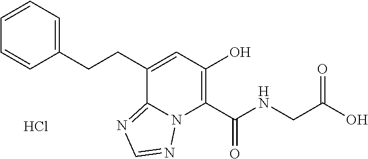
C(CC1=CC=CC=C1)C1=CC(O)=C(C(NCC(O)=O)=O)N2C1=NC=N2.Cl
